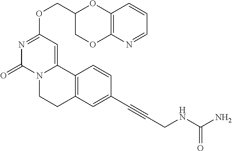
N1=CC=CC2=C1OCC(COC1=NC(=O)N3C(=C1)C1=C(CC3)C=C(C#CCNC(N)=O)C=C1)O2
